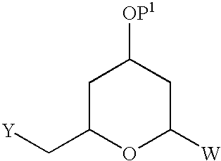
O1C([W])CC([OP1])CC1C[Y]
